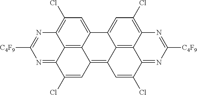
C12=C3C4=CC(Cl)=C1N=C([C4F9])N=C2C(Cl)=CC3=C1C2=C3C(=C(Cl)C=C42)N=C([C4F9])N=C3C(Cl)=C1
